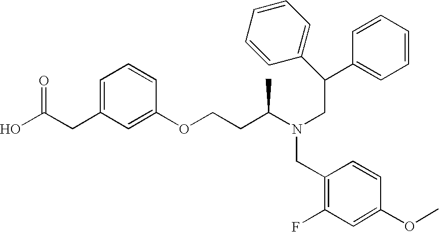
C(CC1=CC=CC(OCCC(N(CC(C2=CC=CC=C2)C2=CC=CC=C2)CC2=C(F)C=C(OC)C=C2)C)=C1)(O)=O
